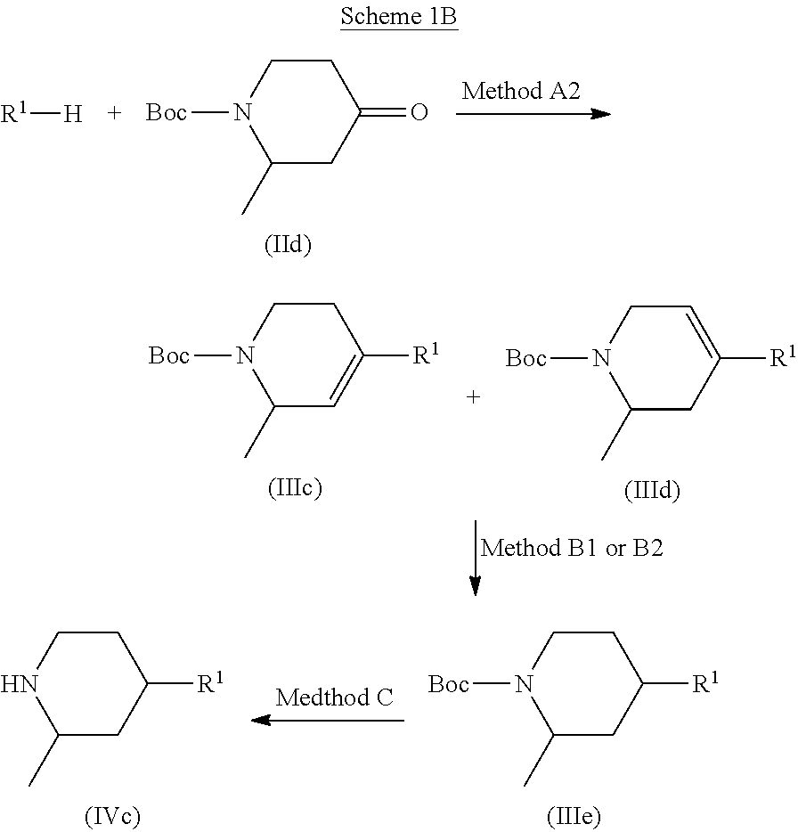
[R1][H].C1CN([Boc])C(C)CC1=O.C1CN([Boc])C(C)C=C1[R1].C1=C([R1])CC(C)N([Boc])C1.C1CNC(C)CC1[R1].C1CN([Boc])C(C)CC1[R1]
